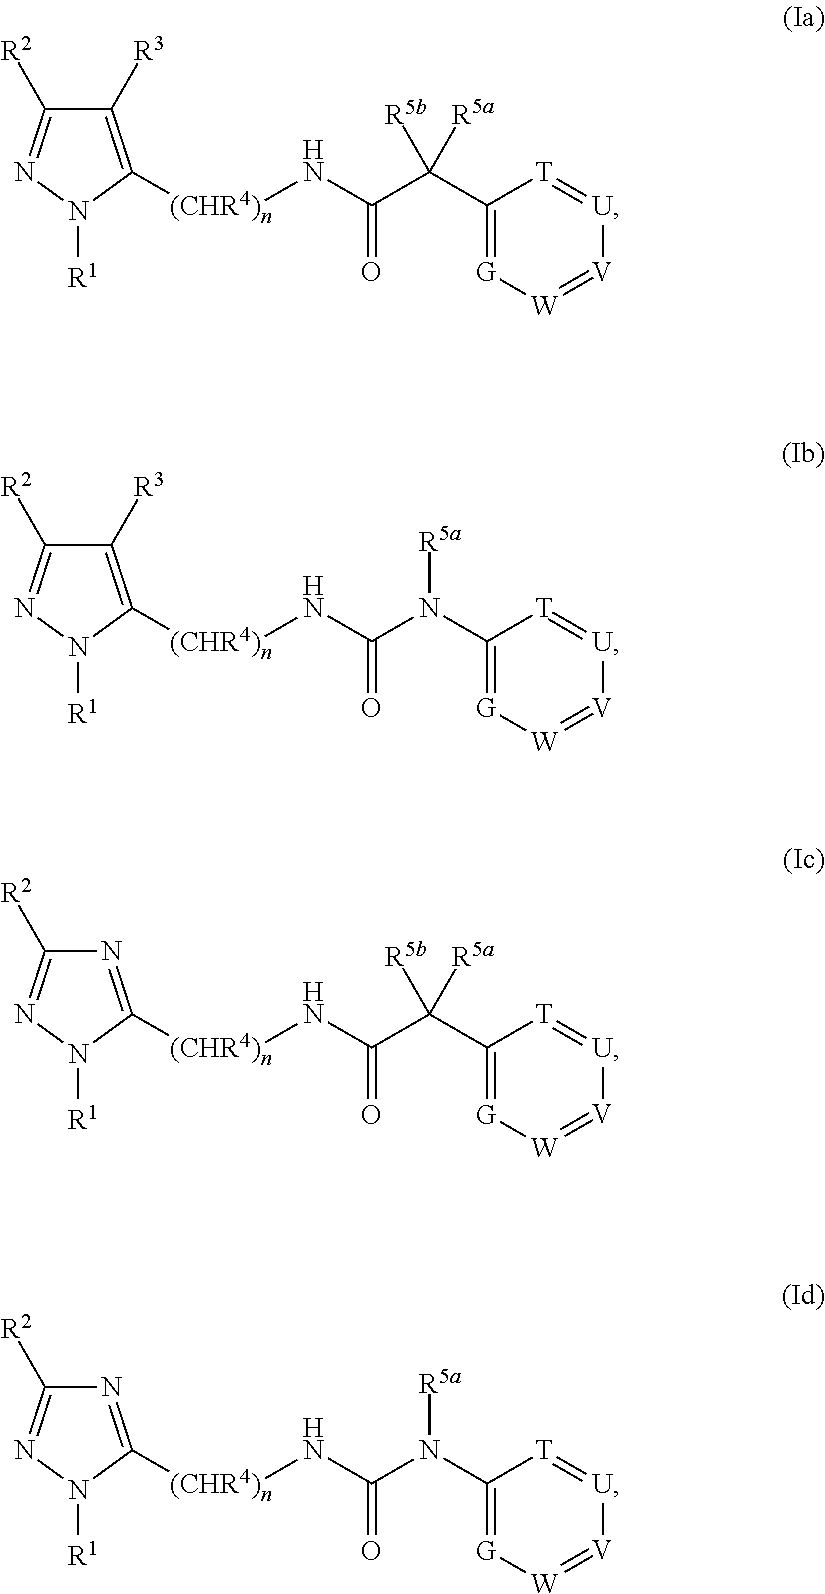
C1([R3])=C([(CHR4)n]NC(N(C2=[G][W]=[V][U]=[T]2)[R5a])=O)N([R1])N=C1[R2].C1([R3])=C([(CHR4)n]NC(C(C2=[G][W]=[V][U]=[T]2)([R5b])[R5a])=O)N([R1])N=C1[R2].N1=C([(CHR4)n]NC(N(C2=[G][W]=[V][U]=[T]2)[R5a])=O)N([R1])N=C1[R2].N1=C([(CHR4)n]NC(C(C2=[G][W]=[V][U]=[T]2)([R5b])[R5a])=O)N([R1])N=C1[R2]
